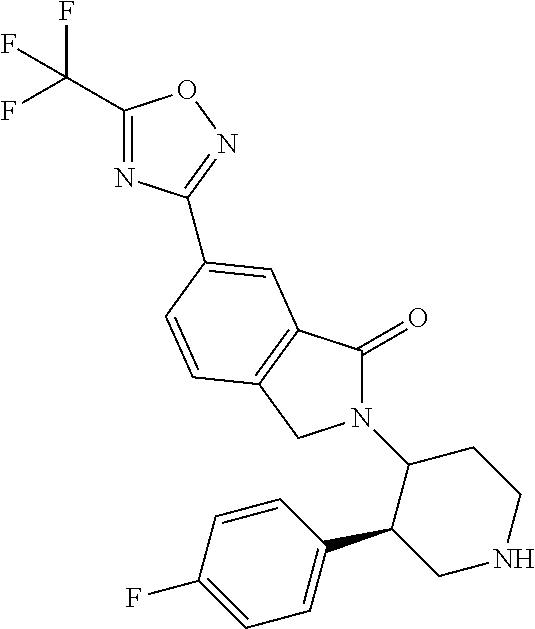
C1(C(F)(F)F)=NC(C2=CC3=C(CN(C4C(C5=CC=C(F)C=C5)CNCC4)C3=O)C=C2)=NO1
